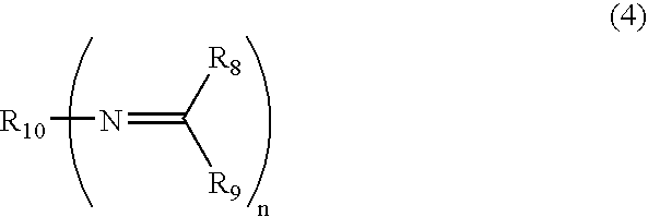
N(=C([R9])[R8])[R10]
